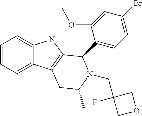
C1=CC=C2C(=C1)NC1=C2CC(C)N(CC2(F)COC2)C1C1=CC=C(Br)C=C1OC
